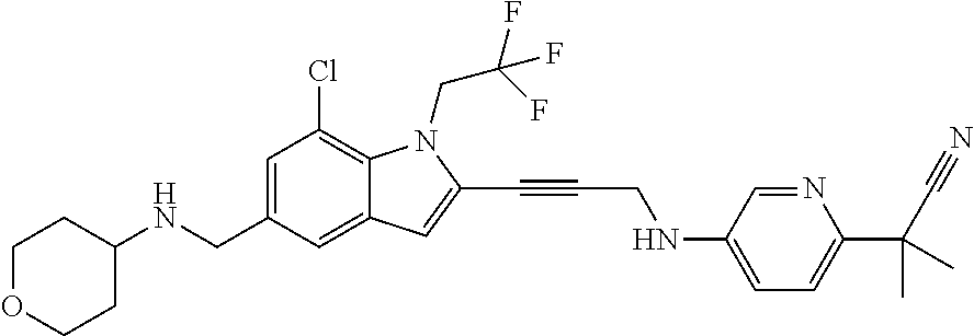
C1=C(CNC2CCOCC2)C=C2C(=C1Cl)N(CC(F)(F)F)C(C#CCNC1=CC=C(C(C)(C)C#N)N=C1)=C2
